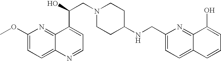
C1(OC)=CC=C2C(=N1)C(C(O)CN1CCC(NCC3=CC=C4C(=N3)C(O)=CC=C4)CC1)=CC=N2
